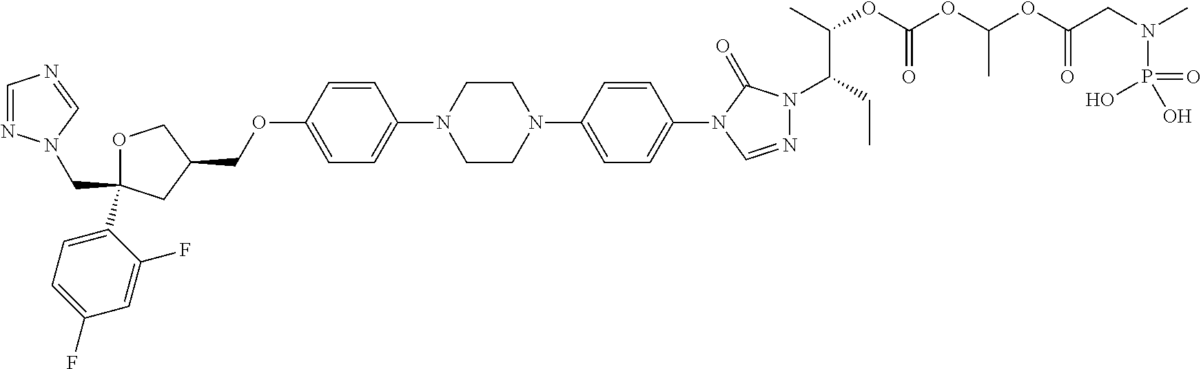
C1OC(C2=CC=C(F)C=C2F)(CN2N=CN=C2)CC1COC1=CC=C(N2CCN(C3=CC=C(N4C=NN(C(CC)C(C)OC(OC(OC(CN(C)P(=O)(O)O)=O)C)=O)C4=O)C=C3)CC2)C=C1
